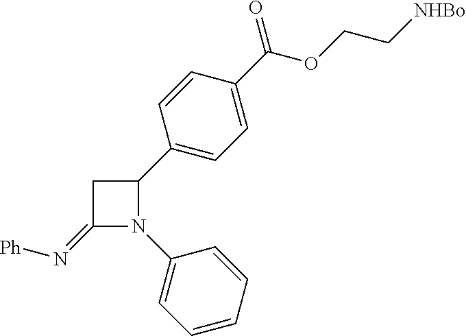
C1(=N[Ph])N(C2=CC=CC=C2)C(C2=CC=C(C(OCC[NHBo])=O)C=C2)C1
